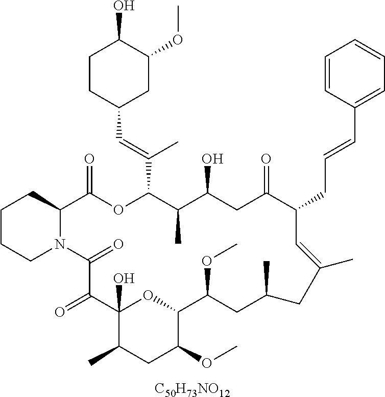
[C50H73NO12].C1CCN2C(C1)C(=O)OC(C(=CC1CC(OC)C(O)CC1)C)C(C)C(O)CC(=O)C(CC=CC1=CC=CC=C1)C=C(C)CC(C)CC(OC)C1OC(O)(C(=O)C2=O)C(C)CC1OC
